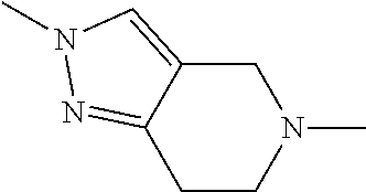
C1C2=CN(C)N=C2CCN1C
